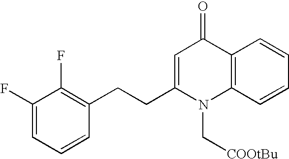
C1(F)=CC=CC(CCC2=CC(=O)C3=C(N2C[COOtBu])C=CC=C3)=C1F
